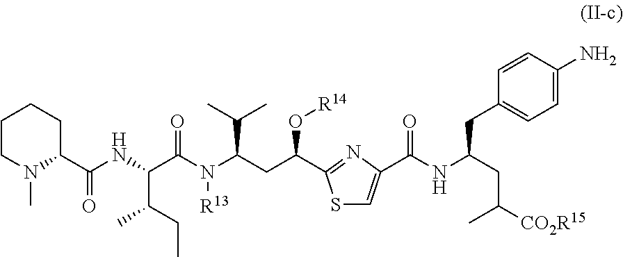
C1CN(C)C(C(NC(C(N(C(CC(C2=NC(C(NC(CC3=CC=C(N)C=C3)CC(C)[CO2R15])=O)=CS2)O[R14])C(C)C)[R13])=O)C(CC)C)=O)CC1
